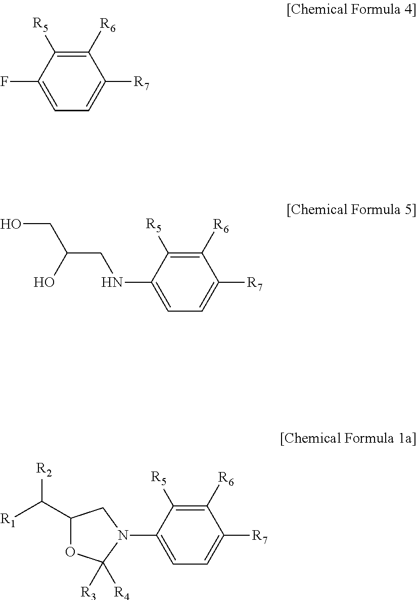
C1([R6])=C([R5])C(F)=CC=C1[R7].C1([R6])=C([R5])C(NCC(CO)O)=CC=C1[R7].C1([R6])=C([R5])C(N2CC(C([R2])[R1])OC2([R3])[R4])=CC=C1[R7]
